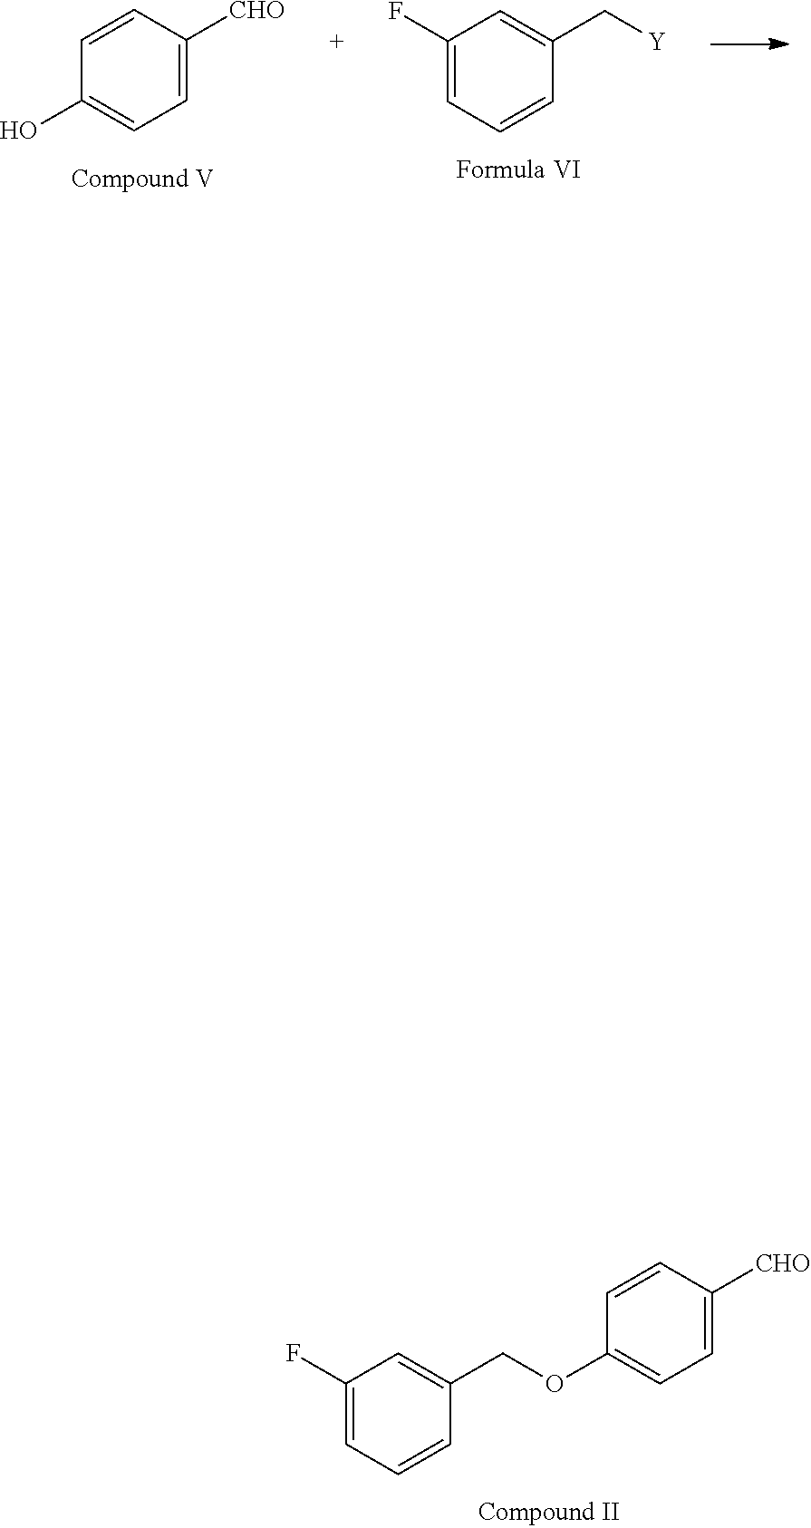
C1(F)=CC=CC(COC2=CC=C([CHO])C=C2)=C1.OC1=CC=C([CHO])C=C1.C1(F)=CC=CC(C[Y])=C1
